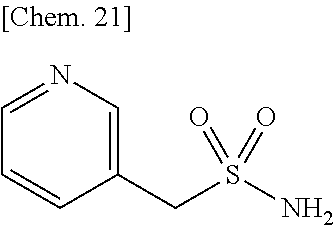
C1(CS(N)(=O)=O)=CN=CC=C1
